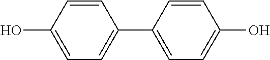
C1=C(O)C=CC(C2=CC=C(O)C=C2)=C1
